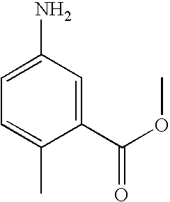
C1(C(OC)=O)=CC(N)=CC=C1C
